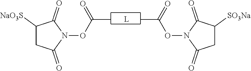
C1([NaO3S])CC(=O)N(OC(C)=O)C1=O.CC(ON1C(=O)CC([SO3Na])C1=O)=O
